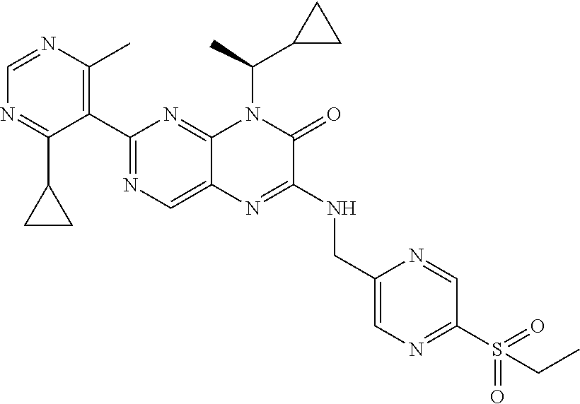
C1=NC(C)=C(C2=NC=C3C(=N2)N(C(C)C2CC2)C(=O)C(NCC2=CN=C(S(=O)(=O)CC)C=N2)=N3)C(C2CC2)=N1
